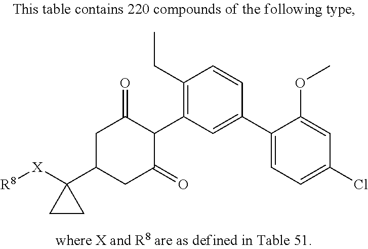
C1([X][R8])(C2CC(=O)C(C3=C(CC)C=CC(C4=CC=C(Cl)C=C4OC)=C3)C(=O)C2)CC1
